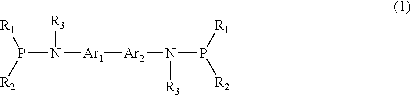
P(N([Ar1][Ar2]N(P([R1])[R2])[R3])[R3])([R2])[R1]
